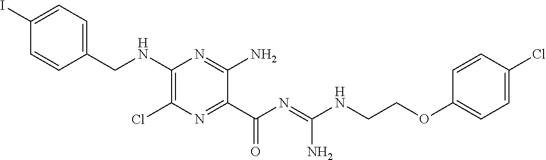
C1=C(I)C=CC(CNC2=C(Cl)N=C(C(N=C(NCCOC3=CC=C(Cl)C=C3)N)=O)C(N)=N2)=C1
